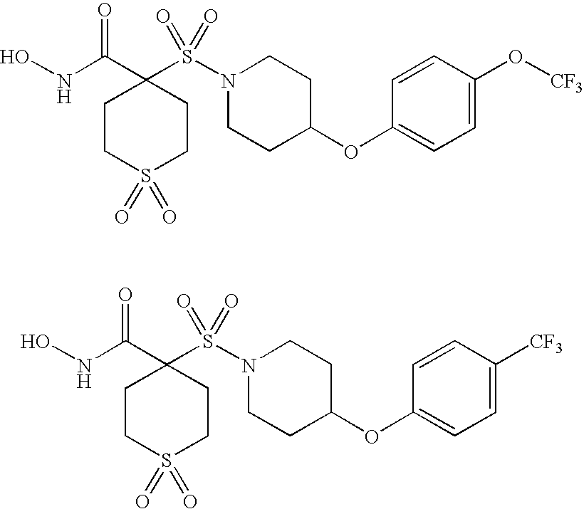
C1CS(=O)(=O)CCC1(C(NO)=O)S(N1CCC(OC2=CC=C(O[CF3])C=C2)CC1)(=O)=O.C1CS(=O)(=O)CCC1(C(NO)=O)S(N1CCC(OC2=CC=C([CF3])C=C2)CC1)(=O)=O
